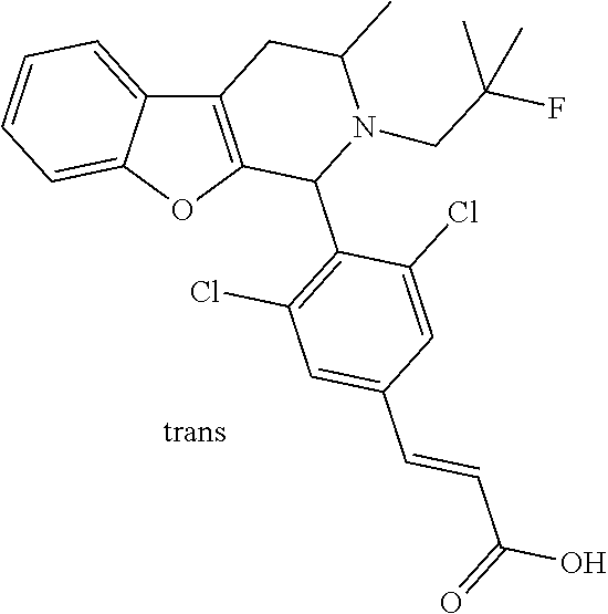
C12=C(OC3=CC=CC=C13)C(C1=C(Cl)C=C(C=CC(O)=O)C=C1Cl)N(CC(F)(C)C)C(C)C2
